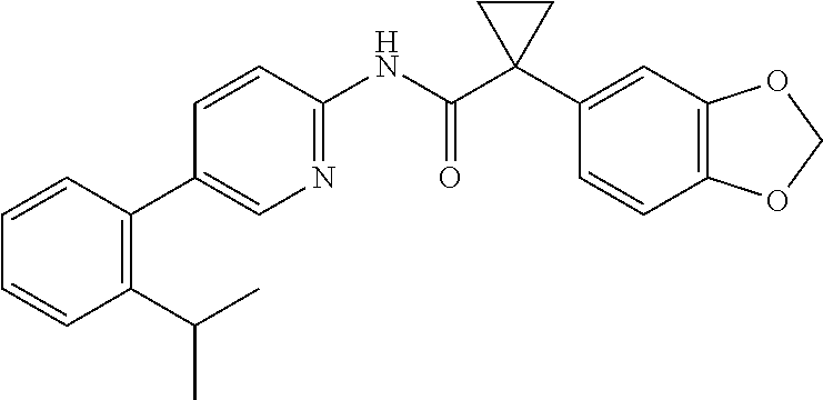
C1=CC(NC(C2(C3=CC4=C(C=C3)OCO4)CC2)=O)=NC=C1C1=C(C(C)C)C=CC=C1
